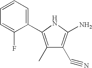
C1=C(F)C(C2=C(C)C(C#N)=C(N)N2)=CC=C1
